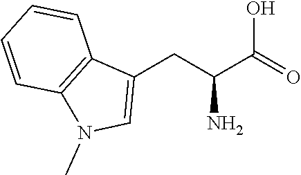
C1=CC=CC2=C1N(C)C=C2CC(C(=O)O)N
